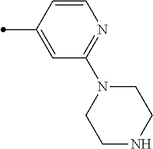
C1=CC(C)=CC(N2CCNCC2)=N1
